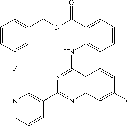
C1(C2=CN=CC=C2)=NC2=C(C(NC3=CC=CC=C3C(NCC3=CC=CC(F)=C3)=O)=N1)C=CC(Cl)=C2
